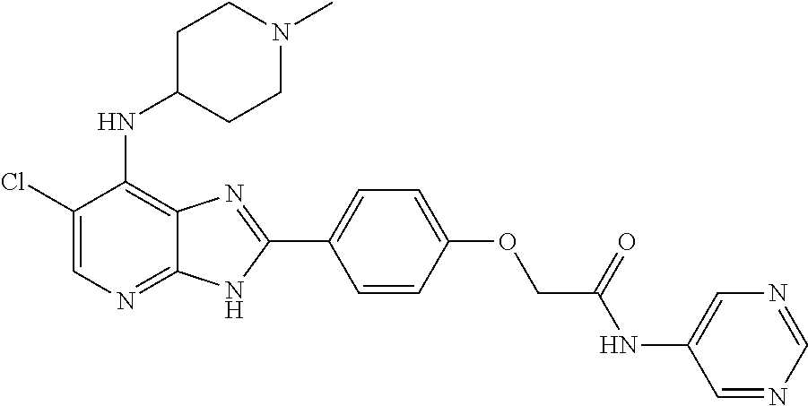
C1(Cl)=CN=C2C(=C1NC1CCN(C)CC1)N=C(C1=CC=C(OCC(NC3=CN=CN=C3)=O)C=C1)N2
